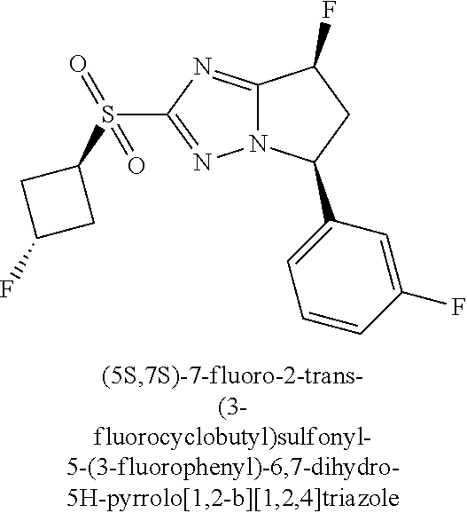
C12=NC(S(C3CC(F)C3)(=O)=O)=NN1C(C1=CC=CC(F)=C1)CC2F
